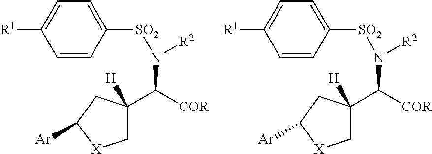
C1=CC([SO2]N(C([COR])C2([H])C[X]C([Ar])C2)[R2])=CC=C1[R1].C1=CC([SO2]N(C([COR])C2([H])C[X]C([Ar])C2)[R2])=CC=C1[R1]
